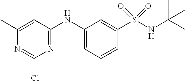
N(C1=CC=CC(S(NC(C)(C)C)(=O)=O)=C1)C1=NC(Cl)=NC(C)=C1C
